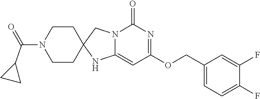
C1CC2(CCN1C(C1CC1)=O)NC1=CC(OCC3=CC=C(F)C(F)=C3)=NC(=O)N1C2
